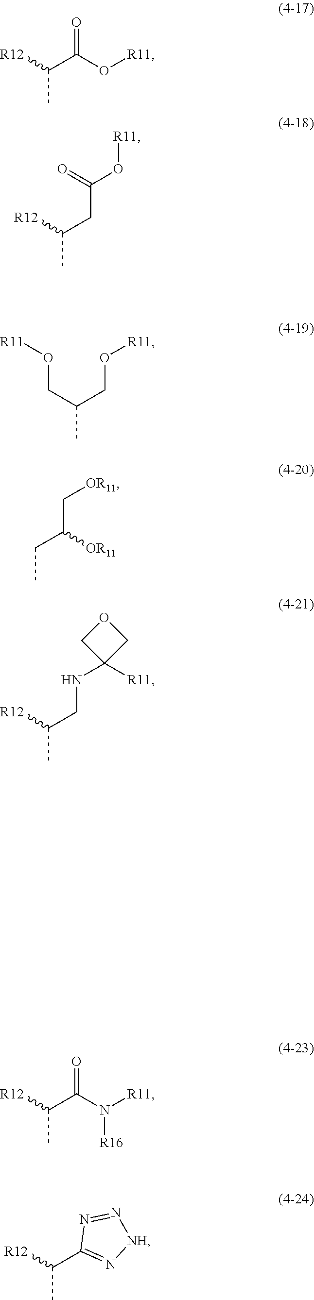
CC([R12])C(=O)O[R11].CC([R12])CC(O[R11])=O.CC(CO[R11])CO[R11].CCC(C[OR11])[OR11].CC(CNC1([R11])COC1)[R12].CC(C(=O)N([R16])[R11])[R12].CC(C1=N[NH]N=N1)[R12]
